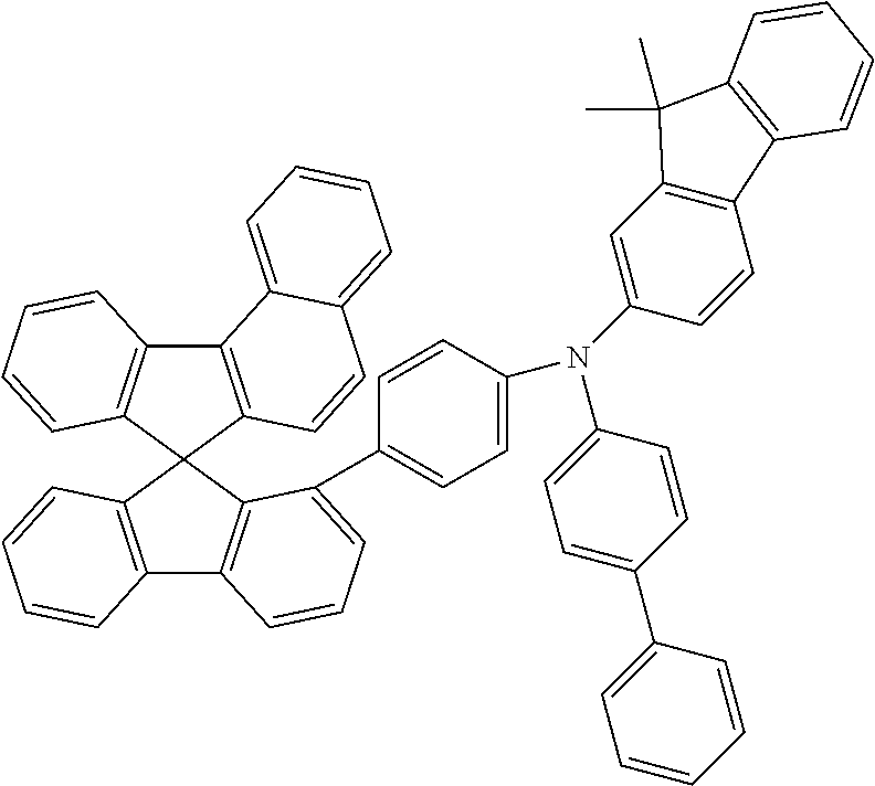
C12=C(C3(C4=C1C=CC=C4)C1=C(C4=C3C(C3=CC=C(N(C5=CC6=C(C=C5)C5=C(C6(C)C)C=CC=C5)C5=CC=C(C6=CC=CC=C6)C=C5)C=C3)=CC=C4)C=CC=C1)C=CC1=CC=CC=C21
